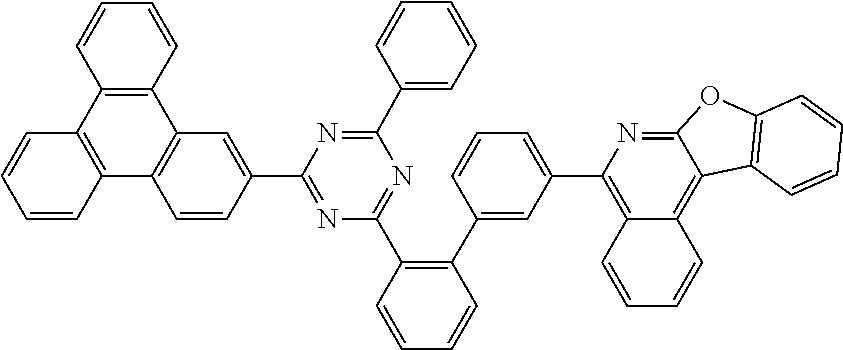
C1(C2=C(C3=CC(C4=C5C(=C6C(=N4)OC4=C6C=CC=C4)C=CC=C5)=CC=C3)C=CC=C2)=NC(C2=CC=CC=C2)=NC(C2=CC3=C(C4=C(C5=C3C=CC=C5)C=CC=C4)C=C2)=N1
